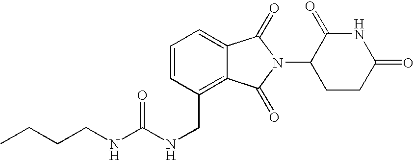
C1=C2C(=C(CNC(=O)NCCCC)C=C1)C(=O)N(C1CCC(=O)NC1=O)C2=O
